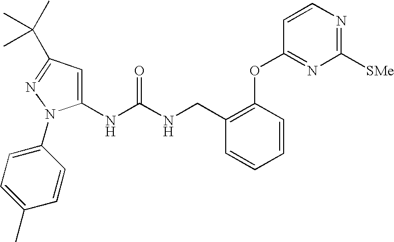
C1(NC(NCC2=C(OC3=NC([SMe])=NC=C3)C=CC=C2)=O)=CC(C(C)(C)C)=NN1C1=CC=C(C)C=C1
